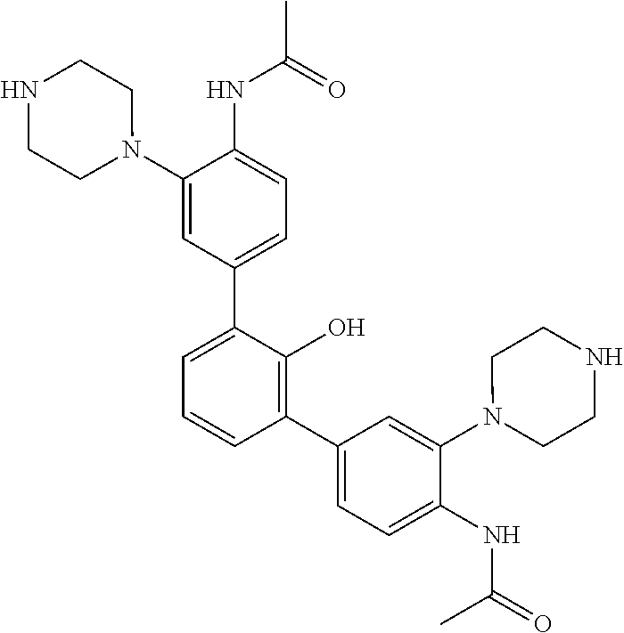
C1(NC(C)=O)=CC=C(C2=CC=CC(C3=CC=C(NC(=O)C)C(N4CCNCC4)=C3)=C2O)C=C1N1CCNCC1
